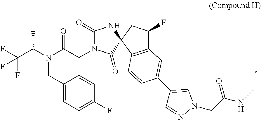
FC(C(N(C(CN1C(=O)NC2(C1=O)C1=C(C(F)C2)C=C(C2=CN(CC(NC)=O)N=C2)C=C1)=O)CC1=CC=C(F)C=C1)C)(F)F
